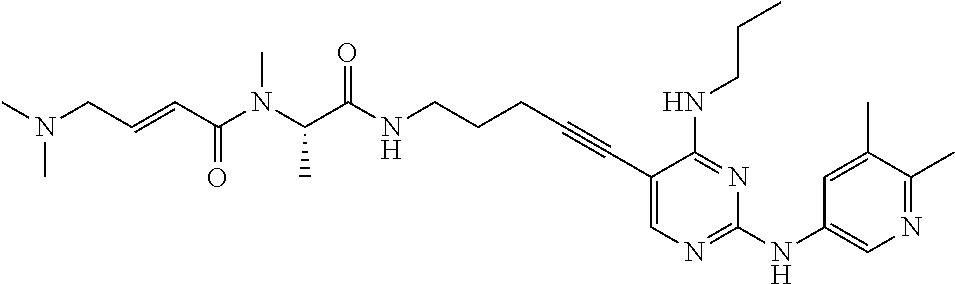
C(N(C(C(NCCCC#CC1=CN=C(NC2=CN=C(C)C(C)=C2)N=C1NCCC)=O)C)C)(C=CCN(C)C)=O
